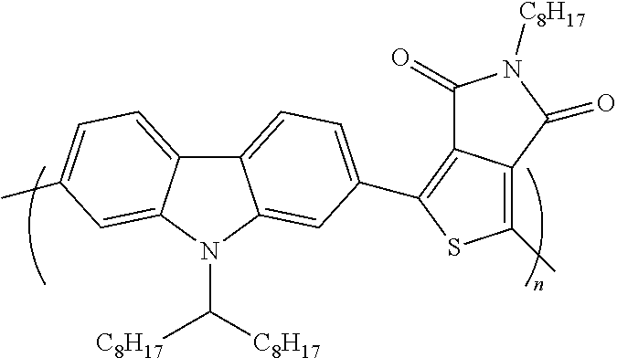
C12=CC=C(C3=C4C(=C(C)S3)C(=O)N([C8H17])C4=O)C=C1N(C([C8H17])[C8H17])C1=CC(C)=CC=C21
